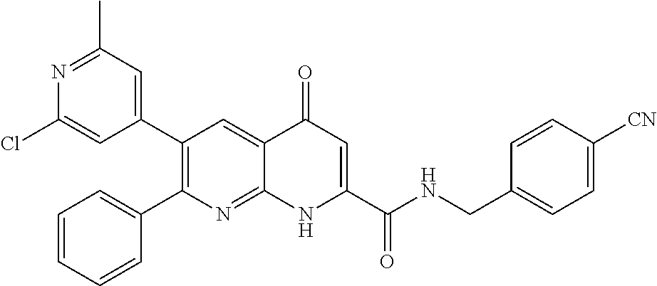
N1=C(C)C=C(C2=C(C3=CC=CC=C3)N=C3C(=C2)C(=O)C=C(C(NCC2=CC=C([CN])C=C2)=O)N3)C=C1Cl
